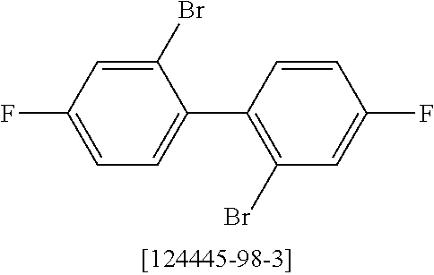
C1=C(F)C=C(Br)C(C2=C(Br)C=C(F)C=C2)=C1
